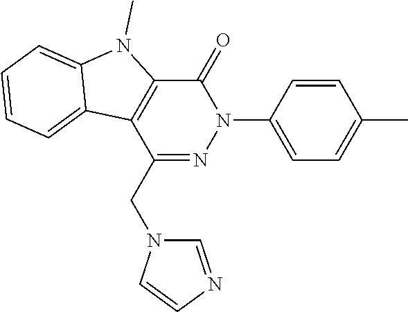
C1(CN2C=NC=C2)=NN(C2=CC=C(C)C=C2)C(=O)C2=C1C1=CC=CC=C1N2C
